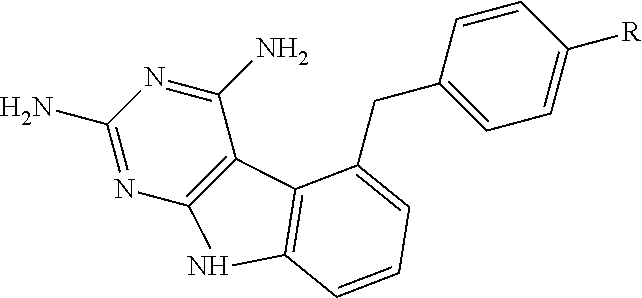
N1=C(N)N=C(N)C2=C1NC1=C2C(CC2=CC=C([R])C=C2)=CC=C1
